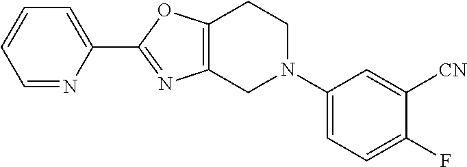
C1=NC(C2=NC3=C(O2)CCN(C2=CC=C(F)C([CN])=C2)C3)=CC=C1
